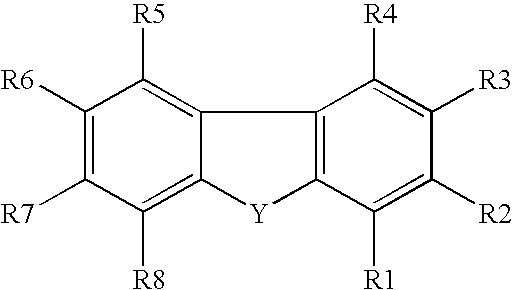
C1([R6])=C([R7])C([R8])=C2C(=C1[R5])C1=C([Y]2)C([R1])=C([R2])C([R3])=C1[R4]
